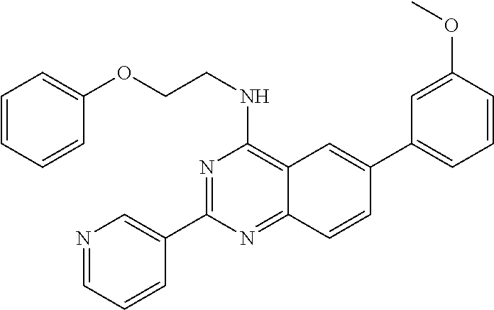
N1=C(C2=CN=CC=C2)N=C2C(=C1NCCOC1=CC=CC=C1)C=C(C1=CC=CC(OC)=C1)C=C2
